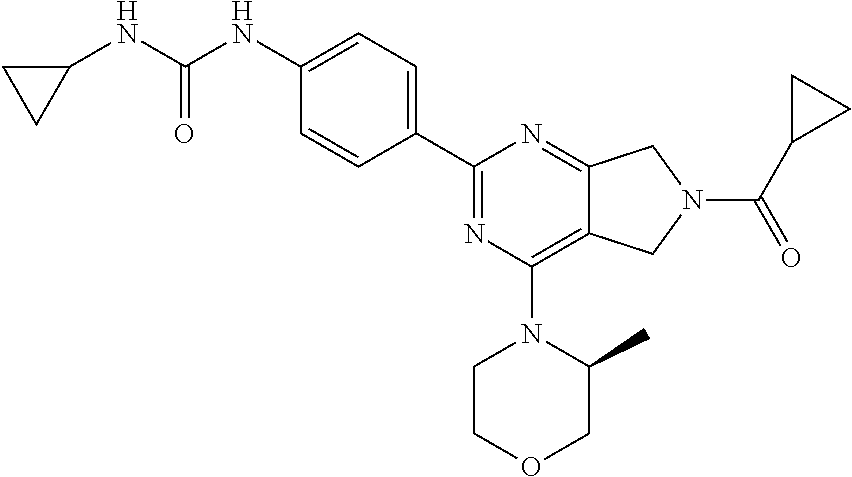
C1(NC(NC2=CC=C(C3=NC(N4CCOCC4C)=C4C(=N3)CN(C(C3CC3)=O)C4)C=C2)=O)CC1
